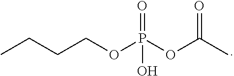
C(COP(OC(C)=O)(=O)O)CC
